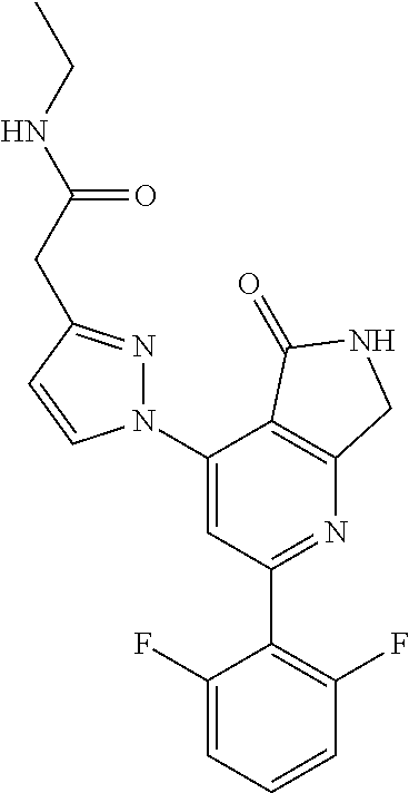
C1(C2=C(F)C=CC=C2F)=NC2=C(C(N3N=C(CC(NCC)=O)C=C3)=C1)C(=O)NC2
